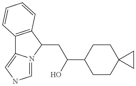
C12=C(C(CC(O)C3CCC4(CC3)CC4)N3=CNC=C13)C=CC=C2
